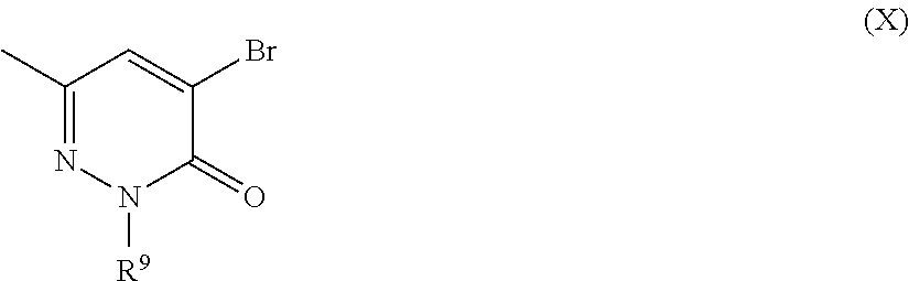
N1=C(C)C=C(Br)C(=O)N1[R9]
